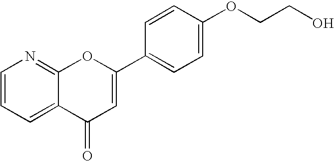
C1=CC=C2C(=N1)OC(C1=CC=C(OCCO)C=C1)=CC2=O
